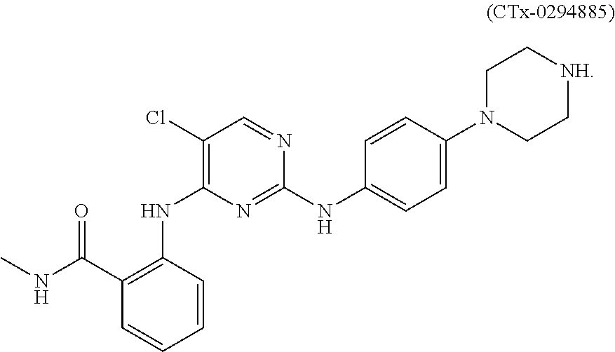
C1(C(NC)=O)=C(NC2=C(Cl)C=NC(NC3=CC=C(N4CC[NH]CC4)C=C3)=N2)C=CC=C1
